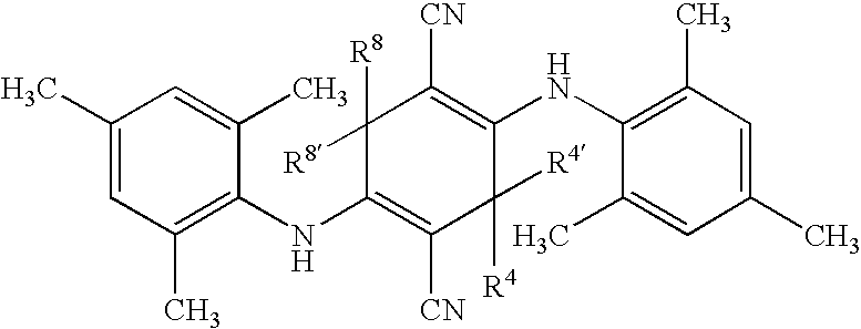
C1(C)=CC(C)=C(NC2=C([CN])C([R4])([R4])C(NC3=C(C)C=C(C)C=C3C)=C([CN])C2([R8])[R8])C(C)=C1
